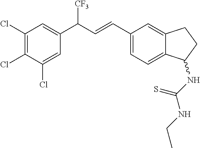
C1(Cl)=C(Cl)C(Cl)=CC(C(C=CC2=CC=C3C(=C2)CCC3NC(=S)NCC)[CF3])=C1
